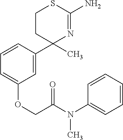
C1=C(OCC(N(C2=CC=CC=C2)C)=O)C=C(C2(C)N=C(N)SCC2)C=C1
